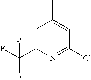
C1=C(C(F)(F)F)N=C(Cl)C=C1C
